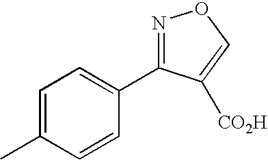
C1=C(C)C=CC(C2=NOC=C2[CO2H])=C1
